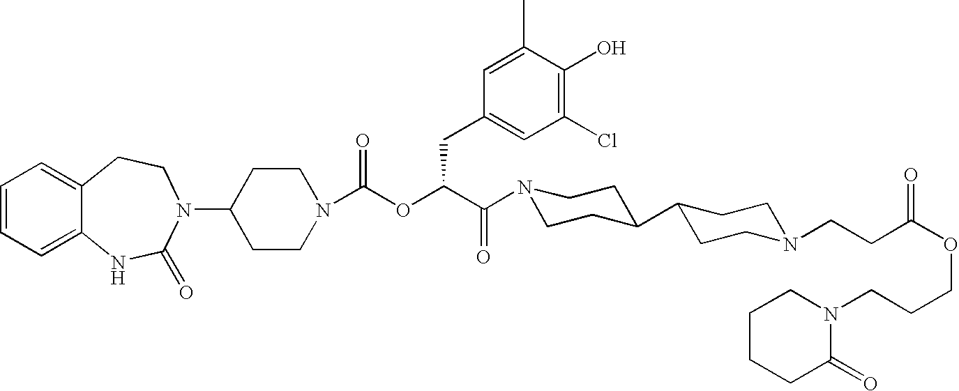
C1(N2C(=O)NC3=CC=CC=C3CC2)CCN(C(OC(C(=O)N2CCC(C3CCN(CCC(OCCCN4CCCCC4=O)=O)CC3)CC2)CC2=CC(Cl)=C(O)C(C)=C2)=O)CC1
